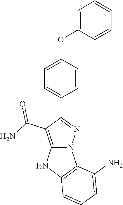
C1=C(OC2=CC=CC=C2)C=CC(C2=NN3C(=C2C(N)=O)NC2=C3C(N)=CC=C2)=C1
